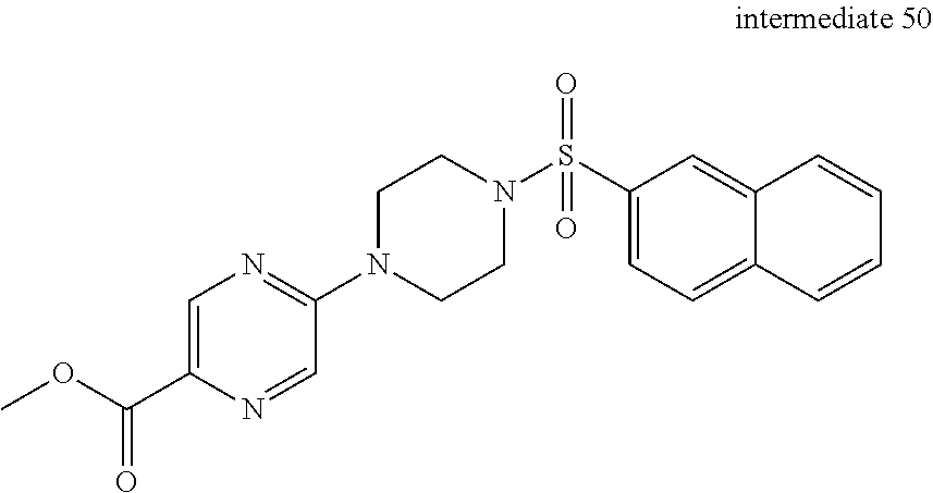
C1(S(N2CCN(C3=NC=C(C(OC)=O)N=C3)CC2)(=O)=O)=CC=C2C(=C1)C=CC=C2
